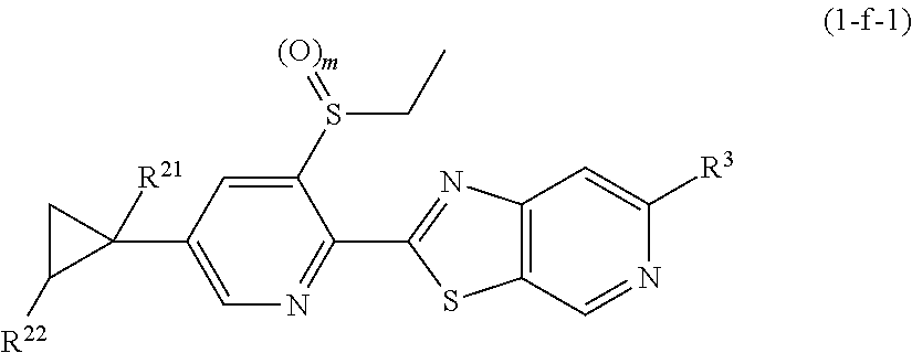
C1(S(=[(O)m])CC)=CC(C2([R21])CC2[R22])=CN=C1C1=NC2=C(S1)C=NC([R3])=C2
